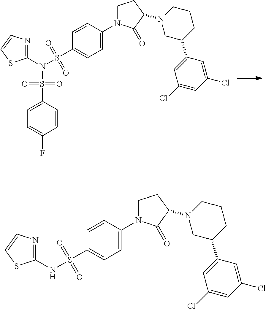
C1(N(S(=O)(=O)C2=CC=C(N3CCC(N4CC(C5=CC(Cl)=CC(Cl)=C5)CCC4)C3=O)C=C2)S(=O)(=O)C2=CC=C(F)C=C2)=NC=CS1.C1(NS(=O)(=O)C2=CC=C(N3CCC(N4CC(C5=CC(Cl)=CC(Cl)=C5)CCC4)C3=O)C=C2)=NC=CS1
